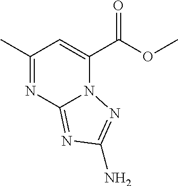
C1(C)=NC2=NC(N)=NN2C(C(OC)=O)=C1
